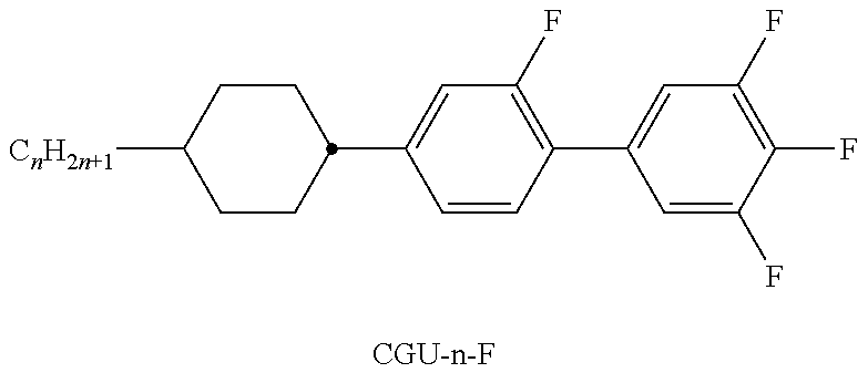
C1CC(C2=CC(F)=C(C3=CC(F)=C(F)C(F)=C3)C=C2)CCC1[CnH2n+1]
